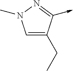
C1=C(CC)C(->C)=NN1C
